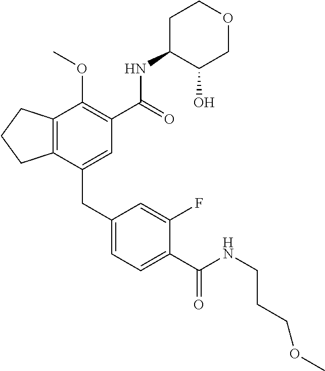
C12=C(CCC1)C(OC)=C(C(NC1C(O)COCC1)=O)C=C2CC1=CC=C(C(NCCCOC)=O)C(F)=C1
